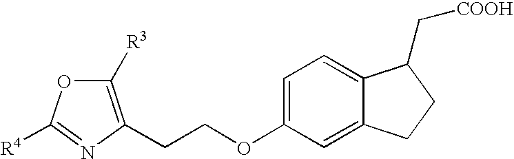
C1=C(OCCC2=C([R3])OC([R4])=N2)C=C2C(=C1)C(C[COOH])CC2
